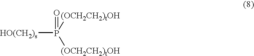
[HO(CH2)s]P([(OCH2CH2)tOH])([(OCH2CH2)tOH])=O
